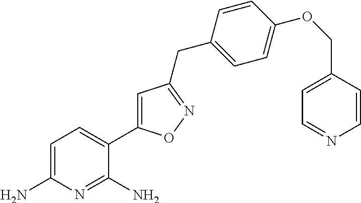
C1=C(N)N=C(N)C(C2=CC(CC3=CC=C(OCC4=CC=NC=C4)C=C3)=NO2)=C1
